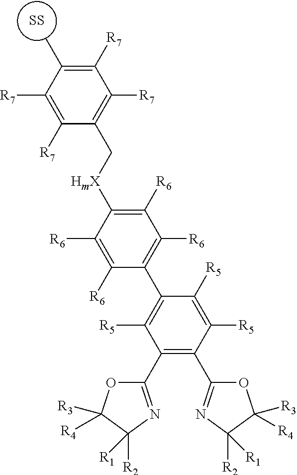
[SS].C1([R6])=C([HmX]CC2=C([R7])C([R7])=C(C)C([R7])=C2[R7])C([R6])=C([R6])C(C2=C([R5])C(C3=NC([R2])([R1])C([R3])([R4])O3)=C(C3=NC([R2])([R1])C([R3])([R4])O3)C([R5])=C2[R5])=C1[R6]
